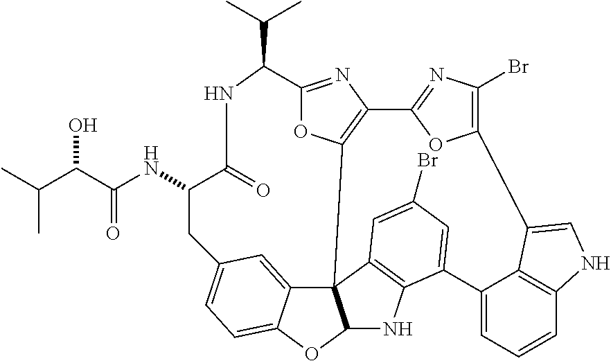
OC(C(=O)NC1C(=O)NC(C(C)C)C2=NC3=C(C45C6=CC(=CC=C6OC4NC4=C5C=C(Br)C=C4C4=CC=CC5=C4C(=CN5)C4=C(Br)N=C3O4)C1)O2)C(C)C
